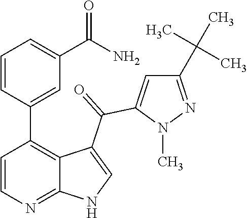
C1=CN=C2C(=C1C1=CC(C(N)=O)=CC=C1)C(C(=O)C1=CC(C(C)(C)C)=NN1C)=CN2
